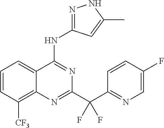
C1=CC([CF3])=C2C(=C1)C(NC1=NNC(C)=C1)=NC(C(C1=NC=C(F)C=C1)(F)F)=N2
